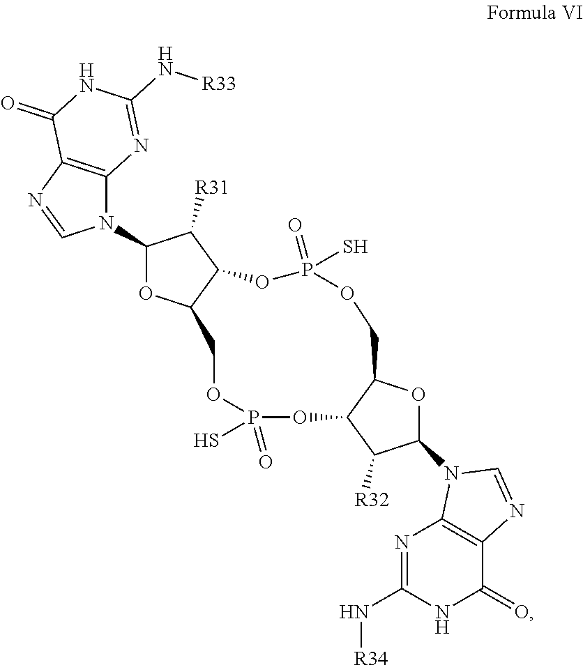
N1(C2OC3C(C2[R31])OP(S)(=O)OCC2OC(N4C5=C(C(=O)NC(N[R34])=N5)N=C4)C([R32])C2OP(S)(=O)OC3)C2=C(N=C1)C(=O)NC(N[R33])=N2
